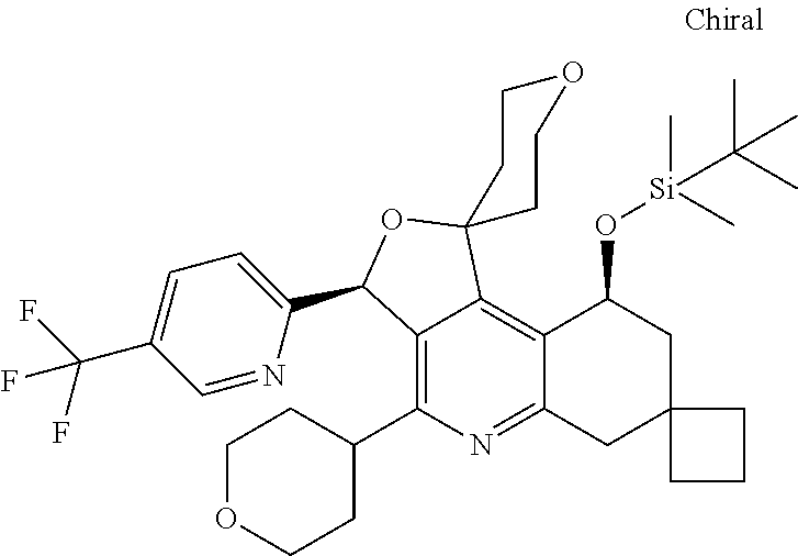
C12=C(C3CCOCC3)N=C3C(=C1C1(OC2C2=CC=C(C(F)(F)F)C=N2)CCOCC1)C(O[Si](C)(C)C(C)(C)C)CC1(C3)CCC1
